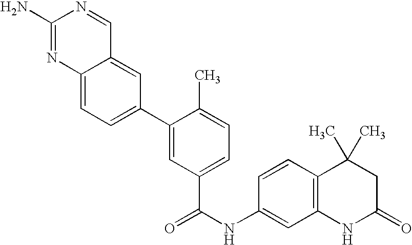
C12=CC=C(C3=CC(C(=O)NC4=CC5=C(C=C4)C(C)(C)CC(=O)N5)=CC=C3C)C=C1C=NC(N)=N2
